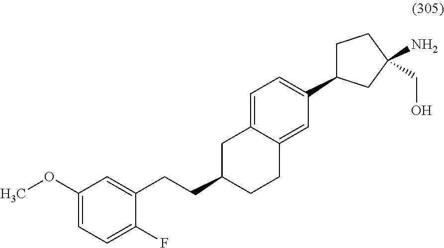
C1=C2C(=CC(C3CCC(N)(CO)C3)=C1)CCC(CCC1=CC(OC)=CC=C1F)C2
